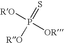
[RO]P([OR])([RO])=S
